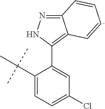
C1=C(Cl)C=C(C2=C3C(=NN2)C=CC=C3)C(C(C)(C)C)=C1
